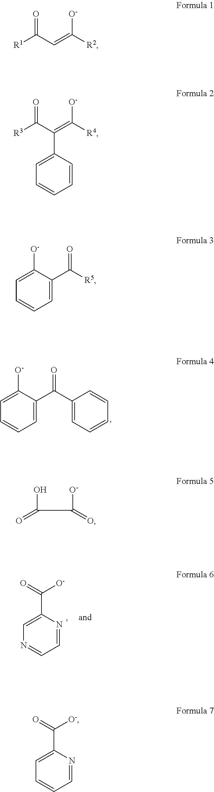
C1([O-])=CC=CC=C1C(C1=CC=CC=C1)=O.[O-]C(=O)C1=CN=CC=N1.[R1]C(C=C([R2])[O-])=O.[R3]C(C(=C([R4])[O-])C1=CC=CC=C1)=O.C1([O-])=CC=CC=C1C([R5])=O.C([O-])(C(O)=O)=O.[O-]C(=O)C1=CC=CC=N1
